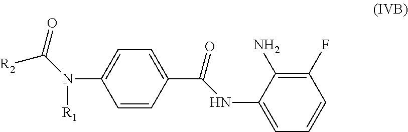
C(N(C1=CC=C(C(=O)NC2=CC=CC(F)=C2N)C=C1)[R1])(=O)[R2]
